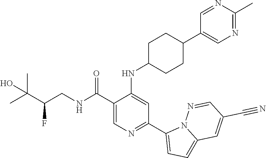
C1(C(NCC(C(C)(C)O)F)=O)=CN=C(C2=CC=C3N2N=CC(C#N)=C3)C=C1NC1CCC(C2=CN=C(C)N=C2)CC1
